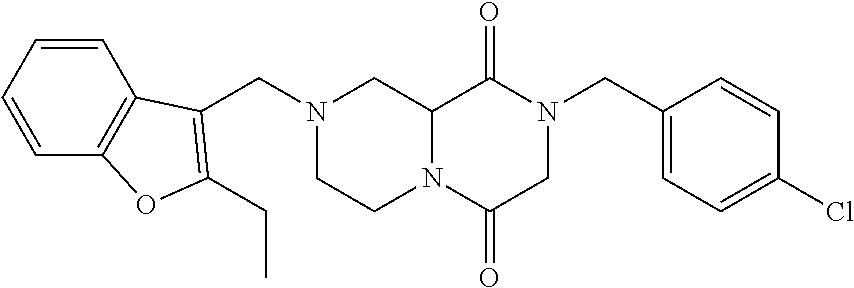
C12N(C(=O)CN(CC3=CC=C(Cl)C=C3)C1=O)CCN(CC1=C(CC)OC3=C1C=CC=C3)C2
